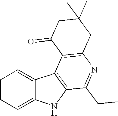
C1=CC=C2C(=C1)C1=C(N2)C(CC)=NC2=C1C(=O)CC(C)(C)C2
